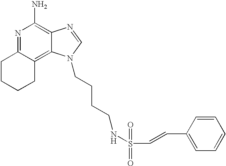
N1=C2C(=C3C(=C1N)N=CN3CCCCNS(C=CC1=CC=CC=C1)(=O)=O)CCCC2
